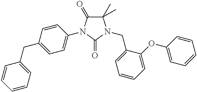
C1(C)(C)C(=O)N(C2=CC=C(CC3=CC=CC=C3)C=C2)C(=O)N1CC1=CC=CC=C1OC1=CC=CC=C1
